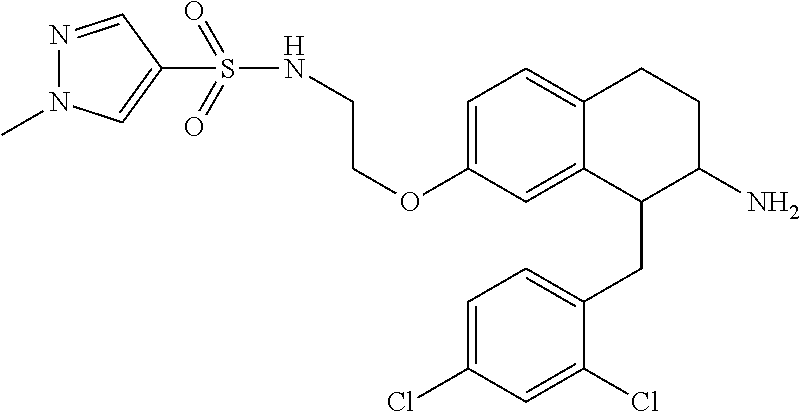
C1=C(OCCNS(=O)(=O)C2=CN(C)N=C2)C=C2C(=C1)CCC(N)C2CC1=CC=C(Cl)C=C1Cl
